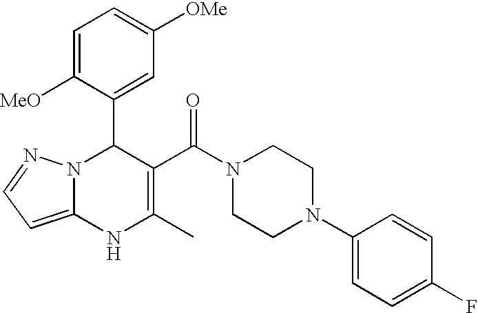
C1=C([MeO])C(C2N3C(=CC=N3)NC(C)=C2C(N2CCN(C3=CC=C(F)C=C3)CC2)=O)=CC([OMe])=C1
